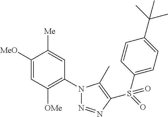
C1([MeO])=CC([OMe])=C(N2N=NC(S(=O)(C3=CC=C(C(C)(C)C)C=C3)=O)=C2C)C=C1[Me]
